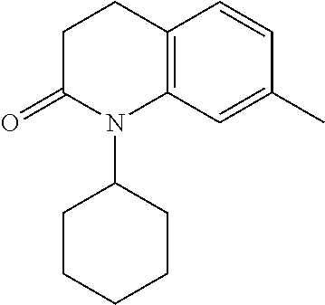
C1CCCCC1N1C(=O)CCC2=C1C=C(C)C=C2
